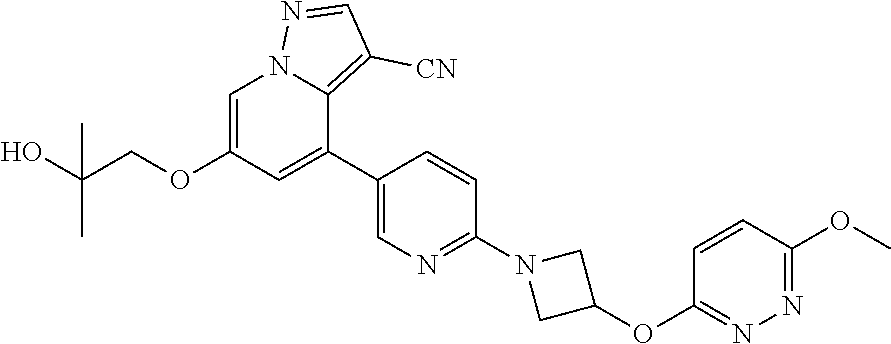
C1=C(OCC(O)(C)C)C=C(C2=CN=C(N3CC(OC4=NN=C(OC)C=C4)C3)C=C2)C2=C([CN])C=NN12
